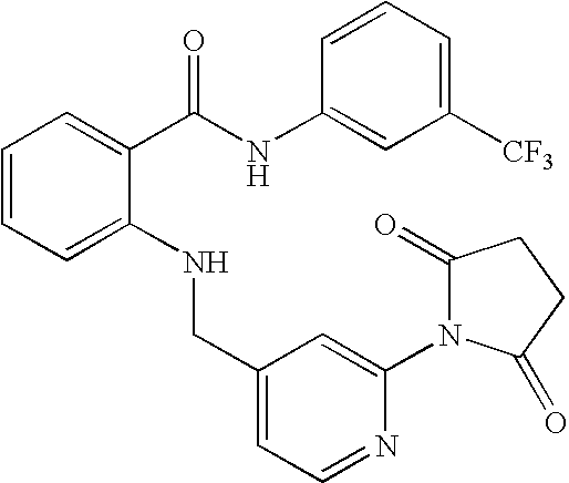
C1=C(NCC2=CC=NC(N3C(=O)CCC3=O)=C2)C(C(NC2=CC([CF3])=CC=C2)=O)=CC=C1
